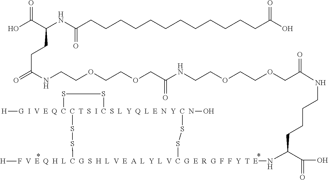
O(CC(NCCCCC(C(O)=O)N[F  V  E  Q  H  L  C  G  S  H  L  V  E  A  L  Y  L  V  C  G  E  R  G  F  F  Y  T  E]1([H])SS[G  I  V  E  Q  C  C  T  S  I  C  S  L  Y  Q  L  E  N  Y  C  N]2(O)([H])(SS2)SS1)=O)CCOCCNC(COCCOCCNC(CCC(NC(CCCCCCCCCCCCC(O)=O)=O)C(O)=O)=O)=O
